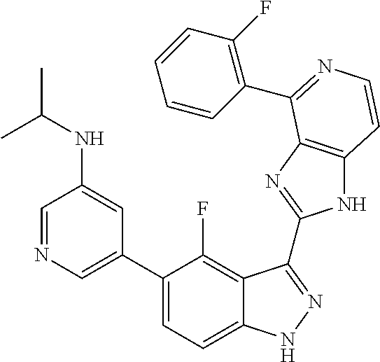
C1=C(C2=CC=C3C(=C2F)C(C2=NC4=C(N2)C=CN=C4C2=C(F)C=CC=C2)=NN3)C=C(NC(C)C)C=N1
